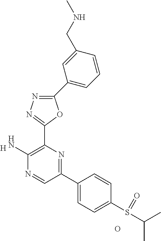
[H].C1(N)=C(C2=NN=C(C3=CC=CC(CNC)=C3)O2)N=C(C2=CC=C(S(C(C)C)=O)C=C2)C=N1.O
